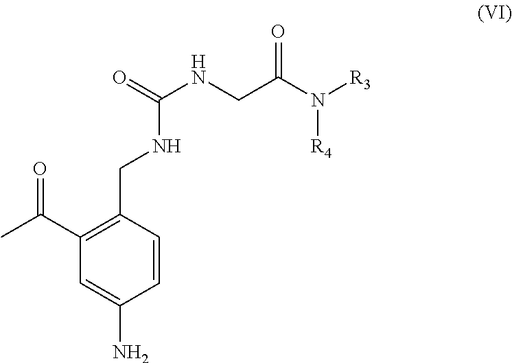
C1=C(N)C=CC(CNC(NCC(N([R3])[R4])=O)=O)=C1C(C)=O
